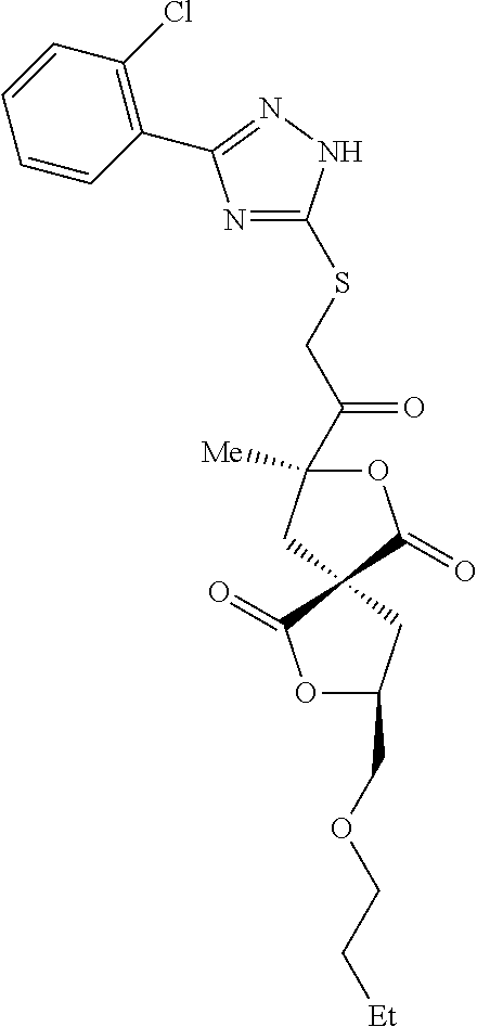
N1=C(SCC(=O)C2([Me])OC(=O)C3(C2)C(=O)OC(COCC[Et])C3)NN=C1C1=C(Cl)C=CC=C1
